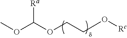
O(C(OCCO[Rc])[Ra])C
